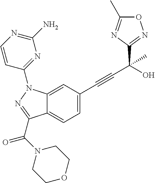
C12=CC(C#CC(C3=NOC(C)=N3)(O)C)=CC=C1C(C(N1CCOCC1)=O)=NN2C1=NC(N)=NC=C1
